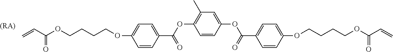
C(=O)(OCCCCOC1=CC=C(C(OC2=C(C)C=C(OC(=O)C3=CC=C(OCCCCOC(C=C)=O)C=C3)C=C2)=O)C=C1)C=C.[(RA)]
